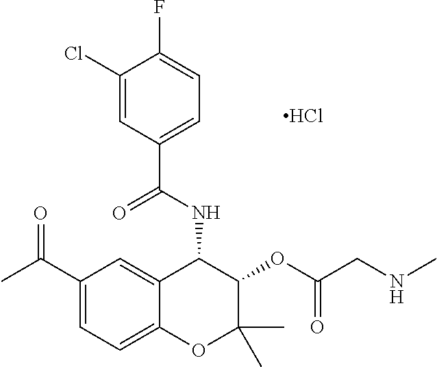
C1(Cl)=CC(C(NC2C3=CC(C(C)=O)=CC=C3OC(C)(C)C2OC(CNC)=O)=O)=CC=C1F.Cl
